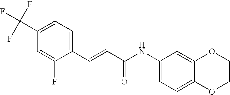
C1=C(C(F)(F)F)C=C(F)C(C=CC(NC2=CC=C3C(=C2)OCCO3)=O)=C1
